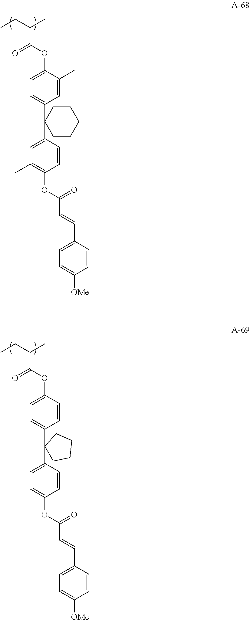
CCC(C)(C(OC1=CC=C(C2(C3=CC(C)=C(OC(C=CC4=CC=C([OMe])C=C4)=O)C=C3)CCCCC2)C=C1C)=O)C.CCC(C)(C(OC1=CC=C(C2(C3=CC=C(OC(C=CC4=CC=C([OMe])C=C4)=O)C=C3)CCCC2)C=C1)=O)C
